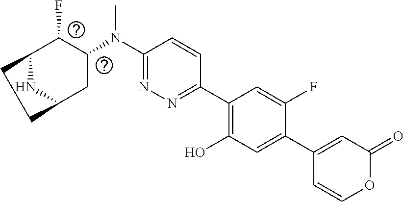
C1(N(C2C(F)C3CCC(C2)N3)C)=NN=C(C2=C(O)C=C(C3=CC(=O)OC=C3)C(F)=C2)C=C1
